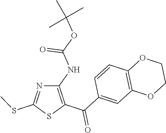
C1(NC(OC(C)(C)C)=O)=C(C(C2=CC3=C(C=C2)OCCO3)=O)SC(SC)=N1
